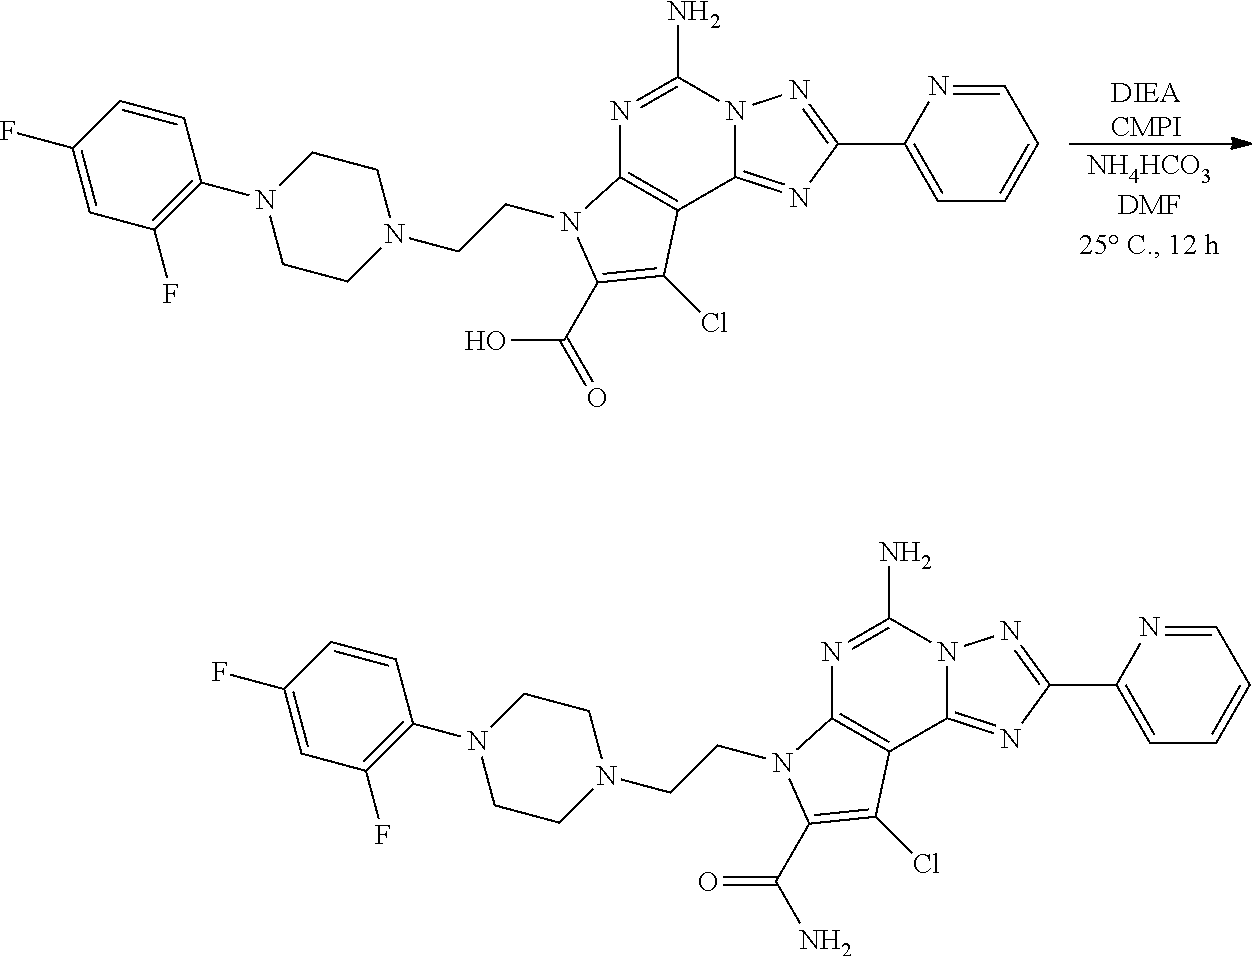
[DIEACMPI].N1=C(N)N2C(=NC(C3=CC=CC=N3)=N2)C2=C1N(CCN1CCN(C3=C(F)C=C(F)C=C3)CC1)C(C(=O)O)=C2Cl.N1=C(N)N2C(=NC(C3=CC=CC=N3)=N2)C2=C1N(CCN1CCN(C3=C(F)C=C(F)C=C3)CC1)C(C(N)=O)=C2Cl
